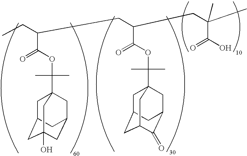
C1C2CC3(O)CC(CC1(C(OC(C(CC)CC(C(OC(C)(C)C14CC5CC(C(=O)C(C1)C5)C4)=O)CC(C(O)=O)(C)C)=O)(C)C)C3)C2
